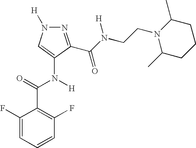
N1=C(C(N([H])CCN2C(C)CCCC2C)=O)C(N(C(C2=C(F)C=CC=C2F)=O)[H])=CN1[H]
